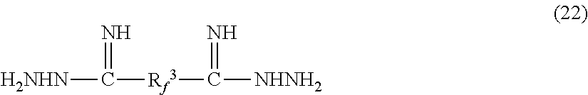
[H2NHN]C(=N)[Rf3]C(=N)[NHNH2]
